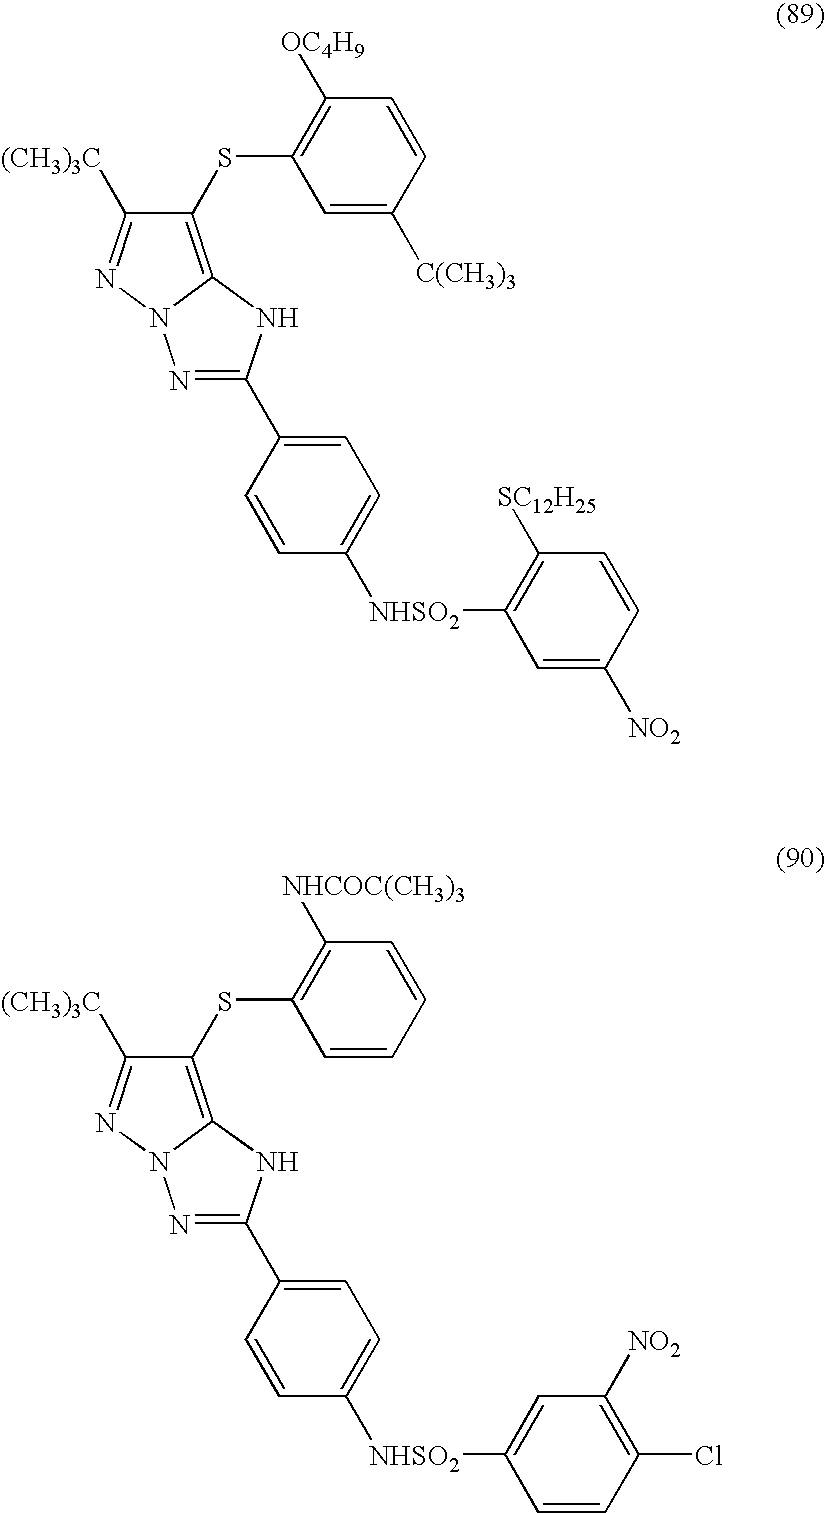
C1(SC2=C([OC4H9])C=CC([C(CH3)3])=C2)=C2N(N=C1[(CH3)3C])N=C(C1=CC=C([NHSO2]C3=C([SC12H25])C=CC([NO2])=C3)C=C1)N2.C1(SC2=C([NHCOC(CH3)3])C=CC=C2)=C2N(N=C1[(CH3)3C])N=C(C1=CC=C([NHSO2]C3=CC([NO2])=C(Cl)C=C3)C=C1)N2
